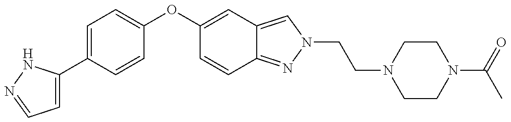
C1=C(C2=CC=C(OC3=CC4=CN(CCN5CCN(C(=O)C)CC5)N=C4C=C3)C=C2)NN=C1
